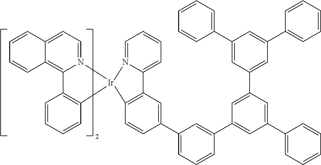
C12=C(C=CC(C3=CC=CC(C4=CC(C5=CC=CC=C5)=CC(C5=CC(C6=CC=CC=C6)=CC(C6=CC=CC=C6)=C5)=C4)=C3)=C1)[Ir]1(N3=CC=CC=C23)N2=CC=C3C(=C2C2=C1C=CC=C2)C=CC=C3
